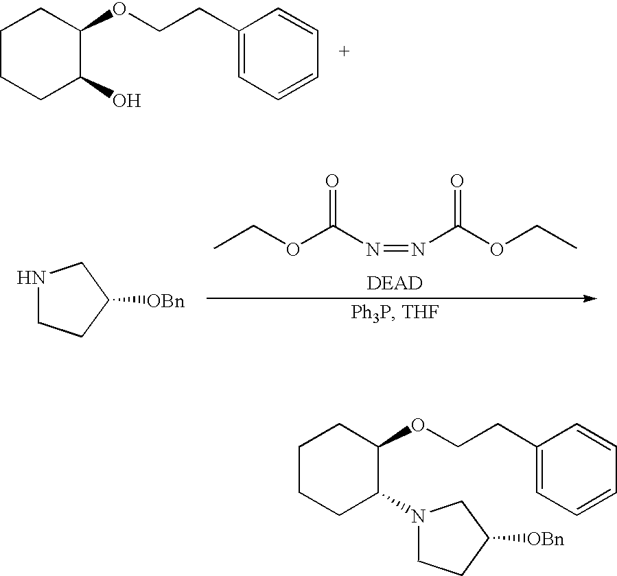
C1CCC(O)C(OCCC2=CC=CC=C2)C1.N1CCC([OBn])C1.CCOC(N=NC(OCC)=O)=O.C1CCC(N2CCC([OBn])C2)C(OCCC2=CC=CC=C2)C1
